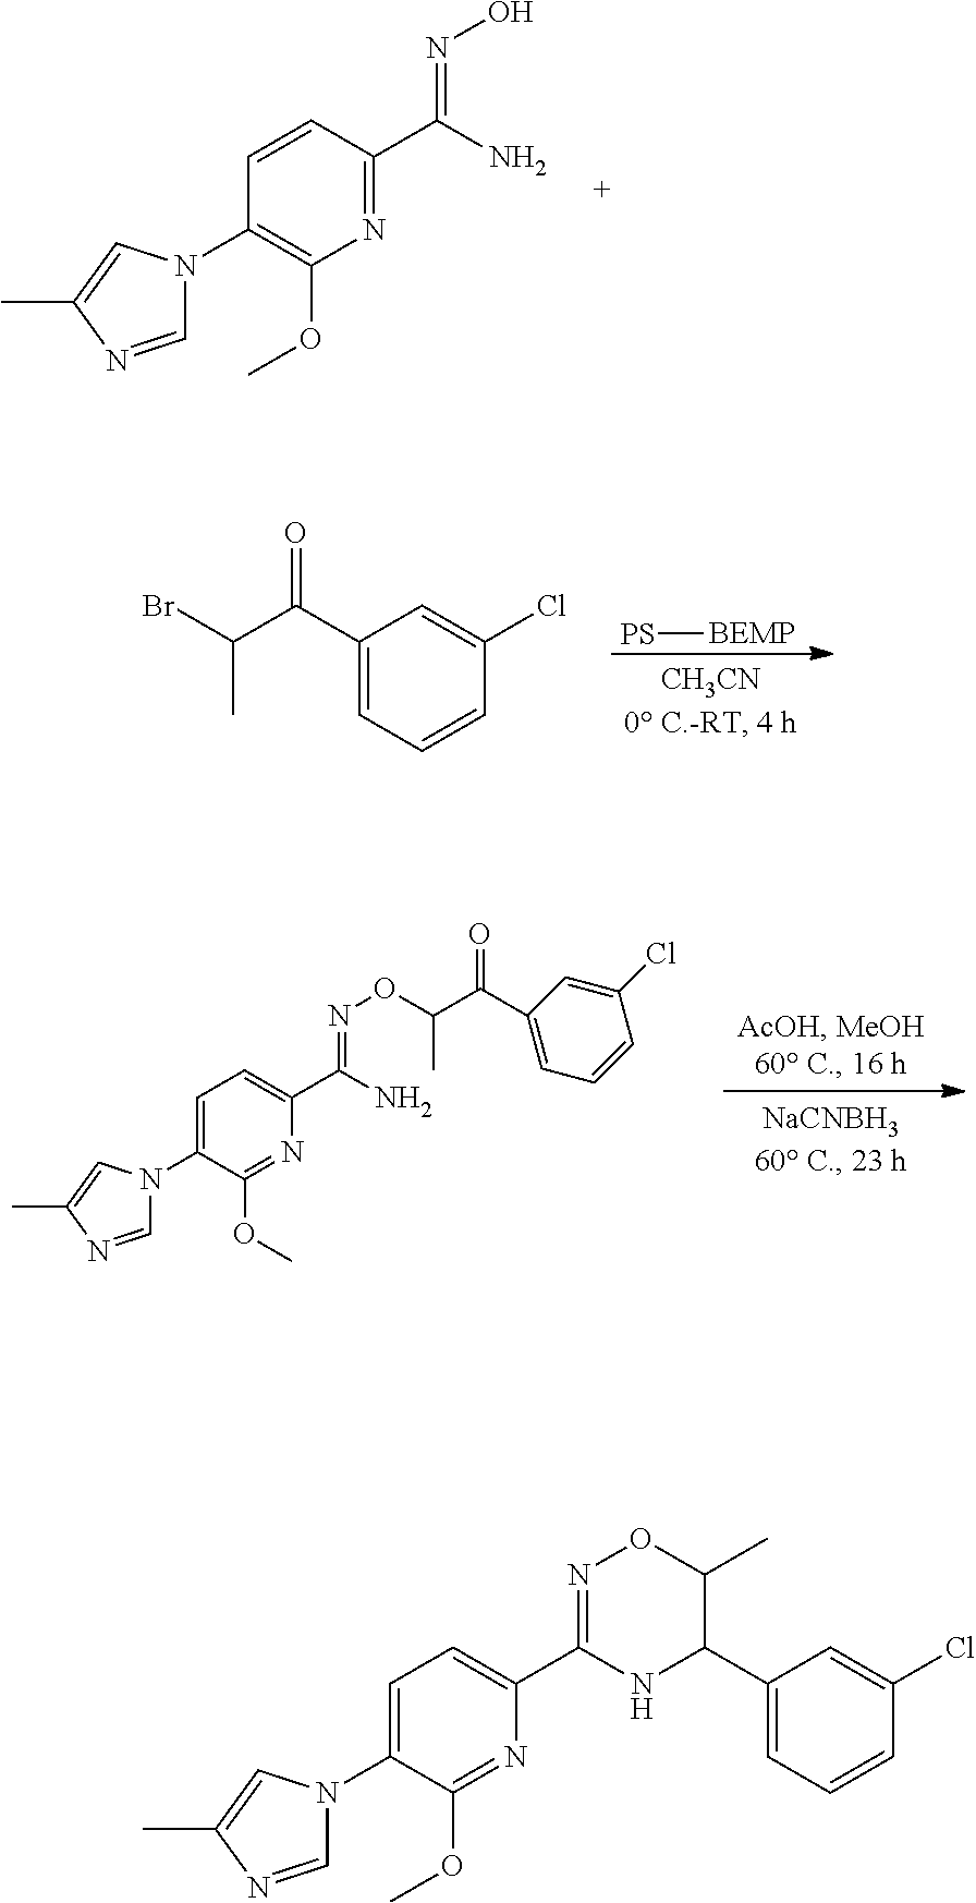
C1=CC(C(N)=NO)=NC(OC)=C1N1C=NC(C)=C1.C1(C(C(Br)C)=O)=CC=CC(Cl)=C1.[PS][BEMP].C1=C(N2C=NC(C)=C2)C(OC)=NC(C(N)=NOC(C(=O)C2=CC=CC(Cl)=C2)C)=C1.C1=C(N2C=NC(C)=C2)C(OC)=NC(C2=NOC(C)C(C3=CC=CC(Cl)=C3)N2)=C1
